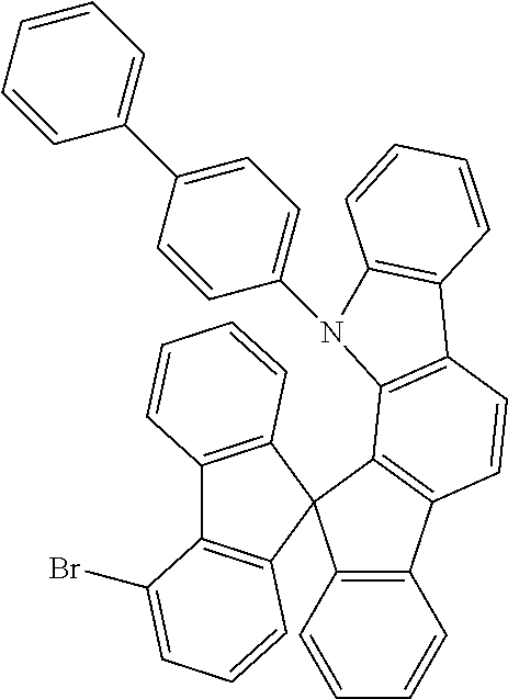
C12=C(C3=C(C4=C(C=C3)C3=C(C=CC=C3)N4C3=CC=C(C4=CC=CC=C4)C=C3)C13C1=C(C4=C3C=CC=C4)C(Br)=CC=C1)C=CC=C2
